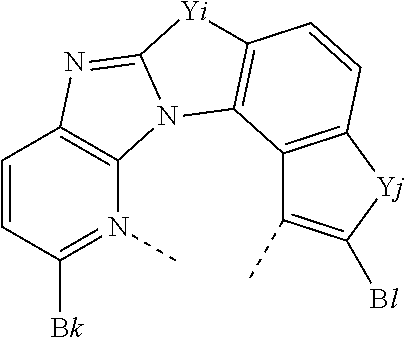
C1=CC([Bk])=N(C)C2=C1N=C1N2C2=C([Yi]1)C=CC1=C2C(C)=C([Bl])[Yj]1
